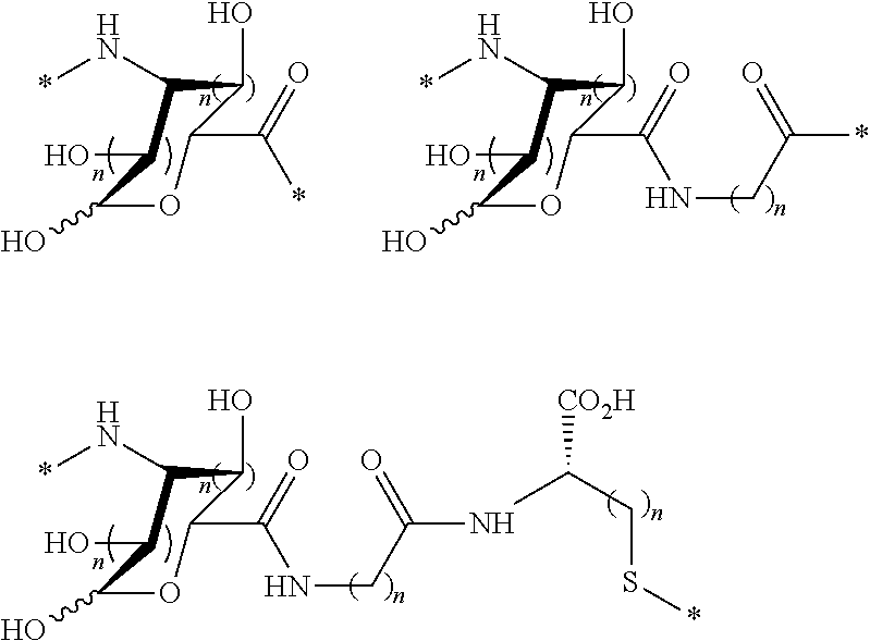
C1(O)OC(C(=O)*)C(O)C(N*)C1O.C1(O)OC(C(=O)NCC(*)=O)C(O)C(N*)C1O.C1(O)OC(C(=O)NCC(NC(CS*)[CO2H])=O)C(O)C(N*)C1O
